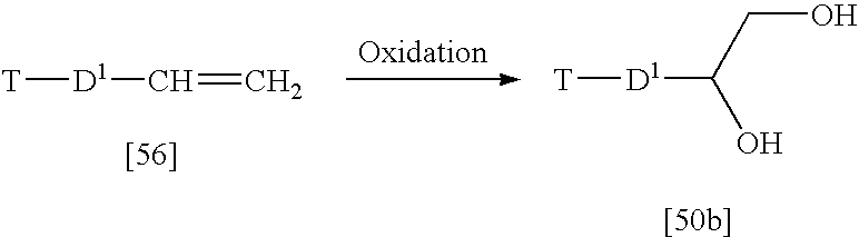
[T][D1]C(O)CO.[T][D1]C=C
